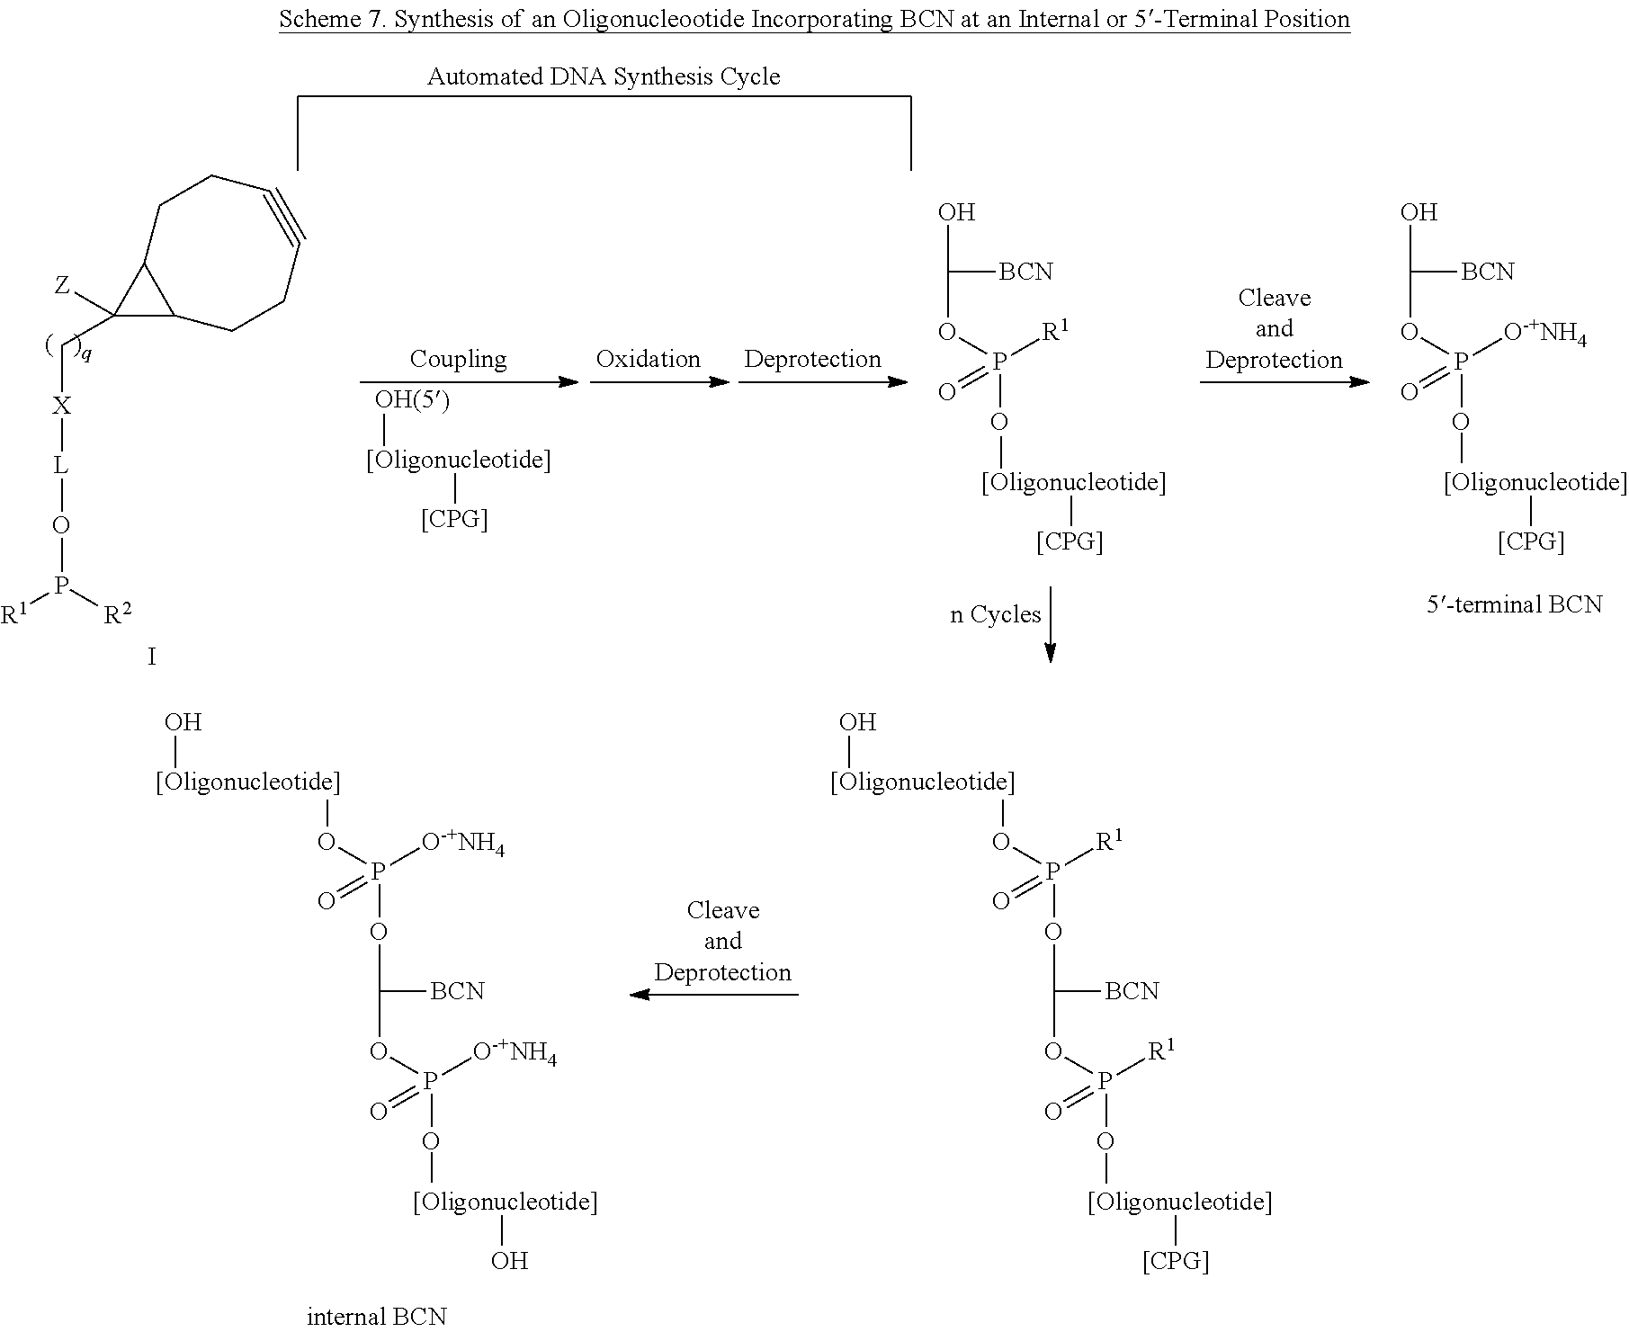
C1([Z])(C[X][L]OP([R1])[R2])C2C1CCC#CCC2.OP(=O)([R1])OC([BCN])O.OP(=O)([O-+NH4])OC([BCN])O.[[Oligonucleotide]].[[CPG]].[[CPG]].[[Oligonucleotide]].[OH(5)].I.[[Oligonucleotide]].[[CPG]].OP(=O)([O-+NH4])OC([BCN])OP(O)(=O)[O-+NH4].O.O.[[Oligonucleotide]].[[Oligonucleotide]].OP(=O)([R1])OC([BCN])OP(O)(=O)[R1].[[CPG]].[[Oligonucleotide]].[[Oligonucleotide]].O
